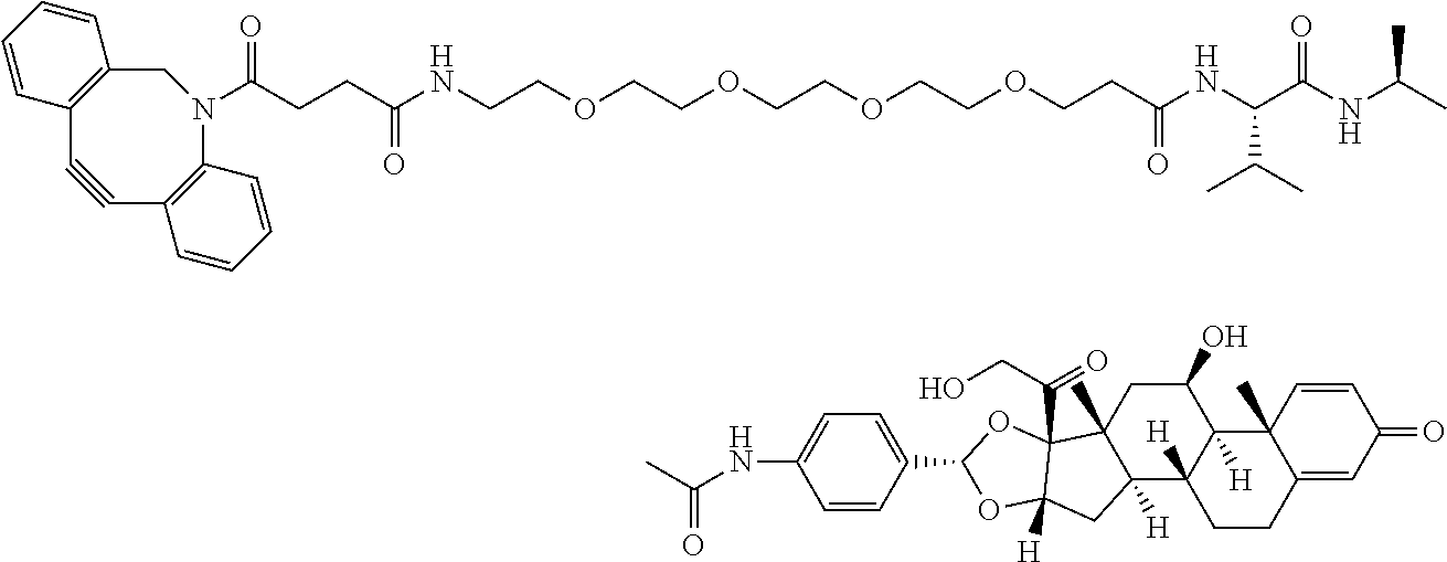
O(CCOCCOCCOCCC(NC(C(NC(C)C)=O)C(C)C)=O)CCNC(CCC(N1C2=C(C#CC3=C(C1)C=CC=C3)C=CC=C2)=O)=O.C1CC2([H])C([H])(C3(C)C1=CC(=O)C=C3)C(O)CC1(C)C2([H])CC2([H])C1(C(CO)=O)OC(C1=CC=C(NC(C)=O)C=C1)O2
